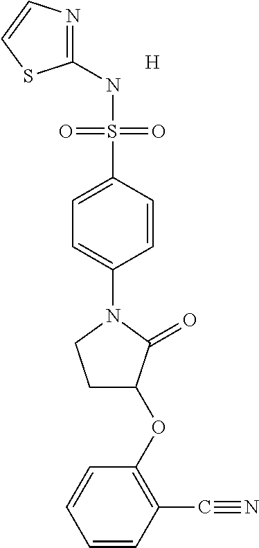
C1(NS(C2=CC=C(N3CCC(OC4=C(C#N)C=CC=C4)C3=O)C=C2)(=O)=O)=NC=CS1.[H]
